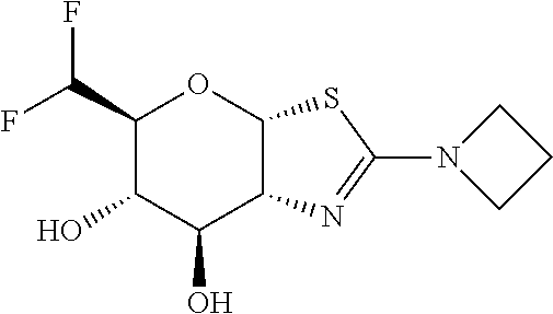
C1(C(F)F)C(O)C(O)C2C(O1)SC(N1CCC1)=N2
